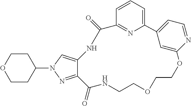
C12=NC(=CC=C1)C1=CC=NC(=C1)OCCOCCNC(=O)C1=NN(C3CCOCC3)C=C1NC2=O
